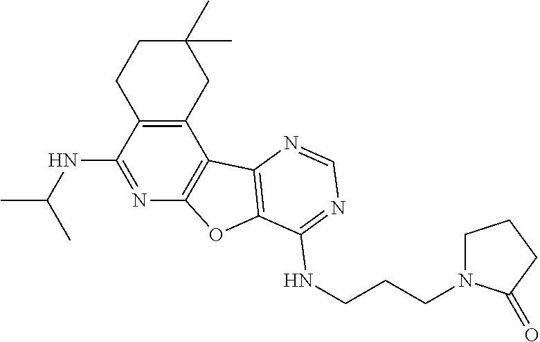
C1C(C)(C)CC2=C(C1)C(NC(C)C)=NC1=C2C2=C(O1)C(NCCCN1CCCC1=O)=NC=N2
